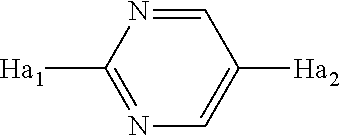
N1=C([Ha1])N=CC([Ha2])=C1
